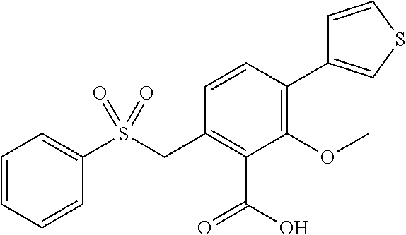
C1=CSC=C1C1=C(OC)C(C(O)=O)=C(CS(C2=CC=CC=C2)(=O)=O)C=C1
